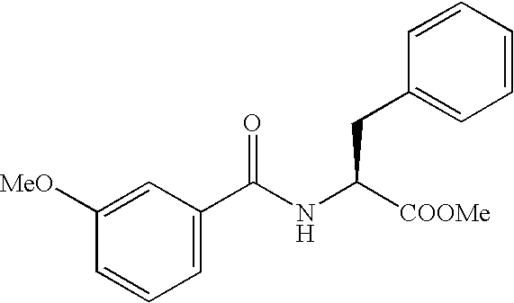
C1([MeO])=CC(C(NC([COOMe])CC2=CC=CC=C2)=O)=CC=C1
